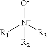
[R1][N+]([R3])([O-])[R2]
